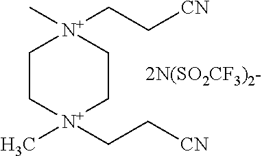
C1C[N+](CC[CN])(C)CC[N+]1(C)CC[CN]
